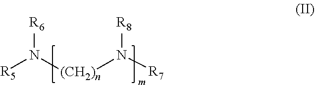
[R6]N([(CH2)n]N([R8])[R7])[R5]
